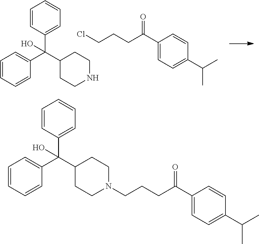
C1=CC(C(C2CCNCC2)(C2=CC=CC=C2)O)=CC=C1.C(CCC(C1=CC=C(C(C)C)C=C1)=O)Cl.C1=CC(C(C2CCN(CCCC(C3=CC=C(C(C)C)C=C3)=O)CC2)(C2=CC=CC=C2)O)=CC=C1
